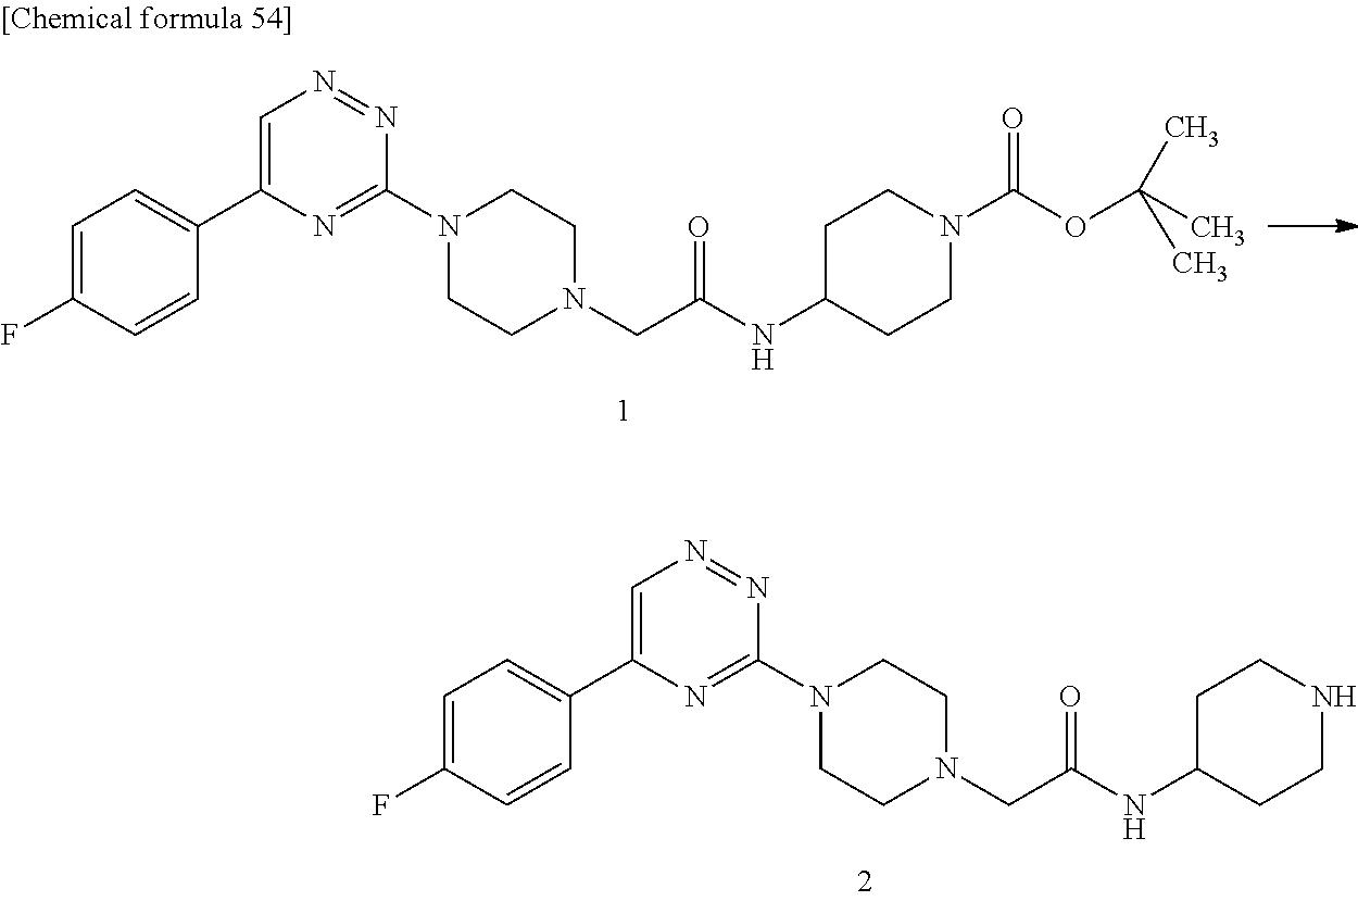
C1=C(F)C=CC(C2=CN=NC(N3CCN(CC(NC4CCNCC4)=O)CC3)=N2)=C1.C1=C(F)C=CC(C2=CN=NC(N3CCN(CC(NC4CCN(C(=O)OC(C)(C)C)CC4)=O)CC3)=N2)=C1
